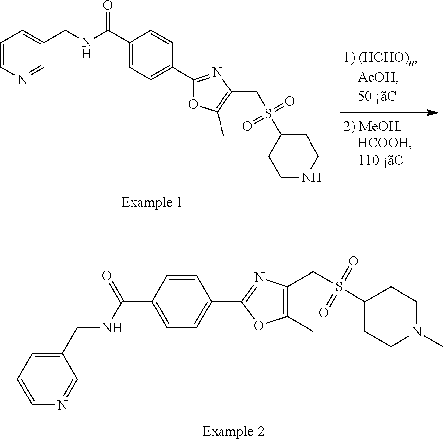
C1=CN=CC(CNC(C2=CC=C(C3=NC(CS(C4CCNCC4)(=O)=O)=C(C)O3)C=C2)=O)=C1.C1=CC(C(NCC2=CC=CN=C2)=O)=CC=C1C1=NC(CS(C2CCN(C)CC2)(=O)=O)=C(C)O1
